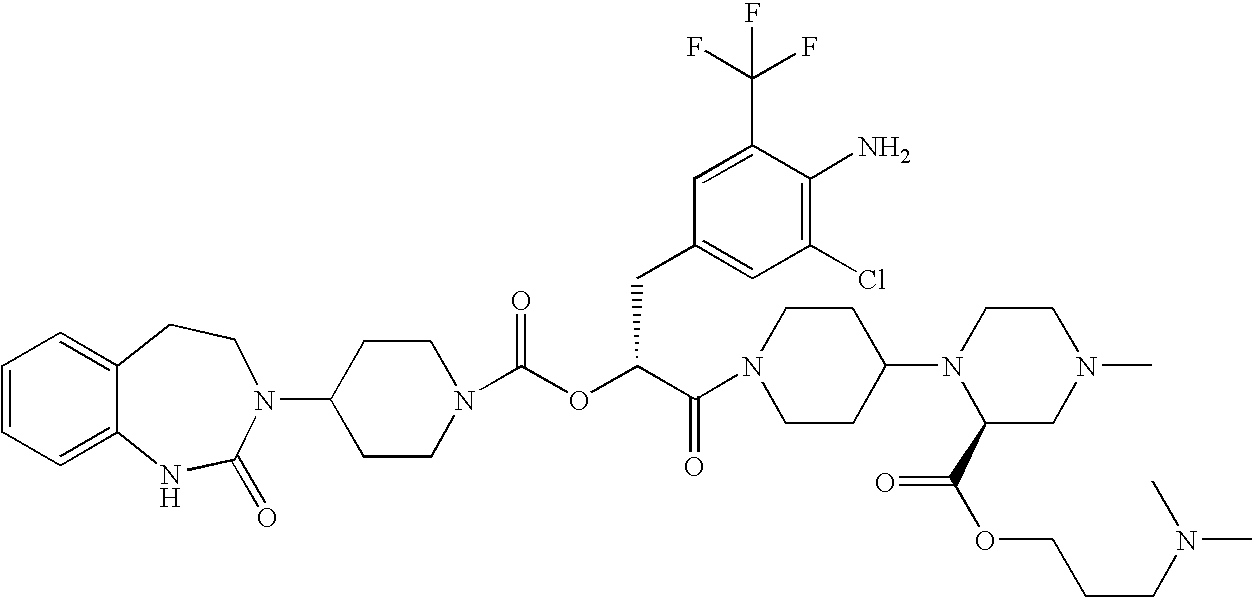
C1(N2C(=O)NC3=CC=CC=C3CC2)CCN(C(OC(C(=O)N2CCC(N3C(C(=O)OCCCN(C)C)CN(C)CC3)CC2)CC2=CC(Cl)=C(N)C(C(F)(F)F)=C2)=O)CC1
